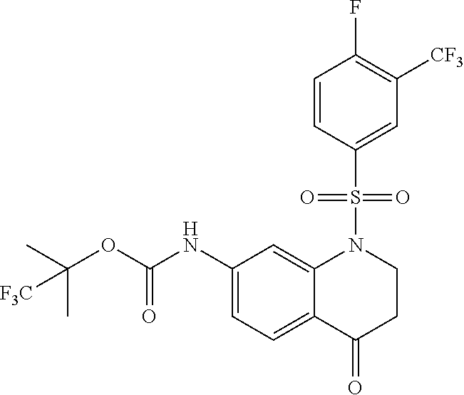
C1(NC(OC(C)(C)[F3C])=O)=CC=C2C(=C1)N(S(C1=CC([CF3])=C(F)C=C1)(=O)=O)CCC2=O
